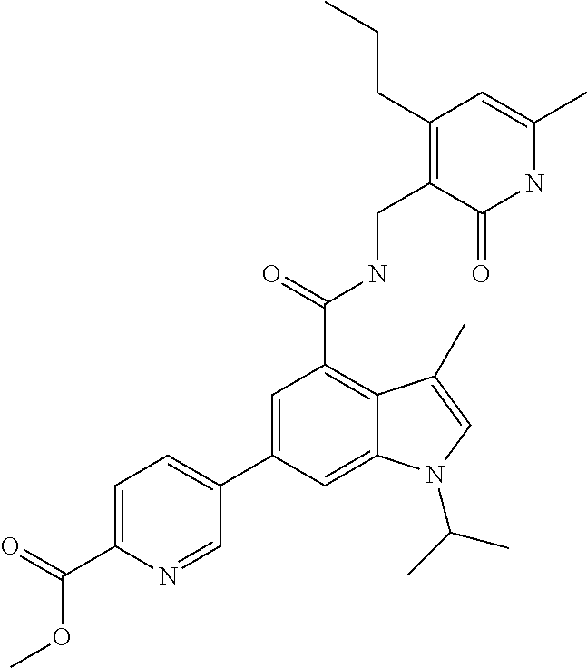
C1(C2=CC(C(NCC3=C(CCC)C=C(C)NC3=O)=O)=C3C(=C2)N(C(C)C)C=C3C)=CC=C(C(=O)OC)N=C1
